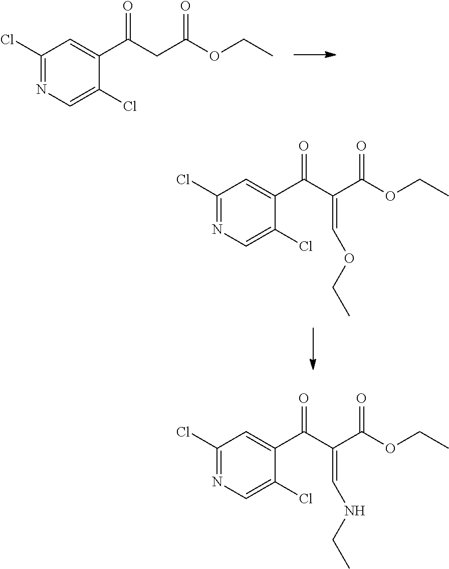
C1(Cl)=NC=C(Cl)C(C(CC(OCC)=O)=O)=C1.C1(Cl)=NC=C(Cl)C(C(C(C(OCC)=O)=COCC)=O)=C1.C1(Cl)=NC=C(Cl)C(C(C(C(OCC)=O)=CNCC)=O)=C1
